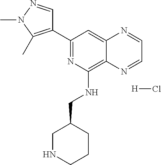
C1(C2=NC(NCC3CNCCC3)=C3C(=C2)N=CC=N3)=C(C)N(C)N=C1.[H]Cl
